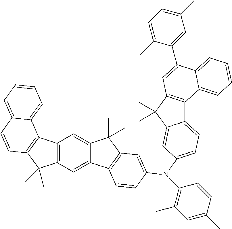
C12=C(C=C3C(=C1)C(C)(C)C1=C3C=CC(N(C3=C(C)C=C(C)C=C3)C3=CC=C4C5=C(C(C)(C)C4=C3)C=C(C3=CC(C)=CC=C3C)C3=CC=CC=C53)=C1)C(C)(C)C1=C2C2=CC=CC=C2C=C1
